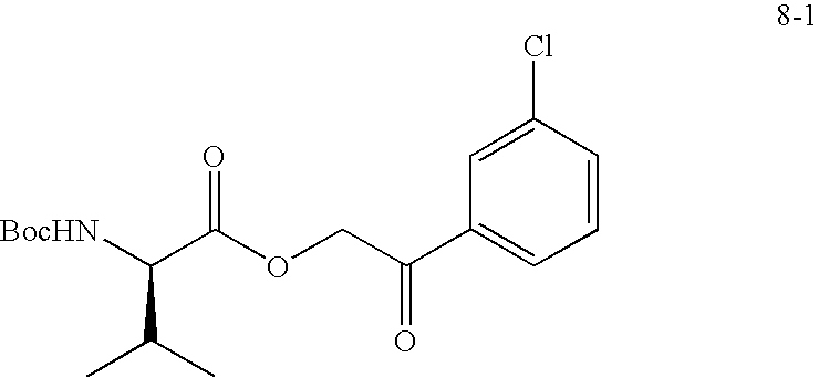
[BocHN]C(C(OCC(C1=CC=CC(Cl)=C1)=O)=O)C(C)C
